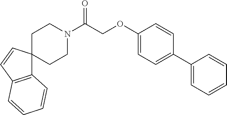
C1(OCC(N2CCC3(CC2)C2=C(C=C3)C=CC=C2)=O)=CC=C(C2=CC=CC=C2)C=C1
